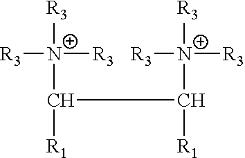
[R3][N+](C([R1])C([N+]([R3])([R3])[R3])[R1])([R3])[R3]
